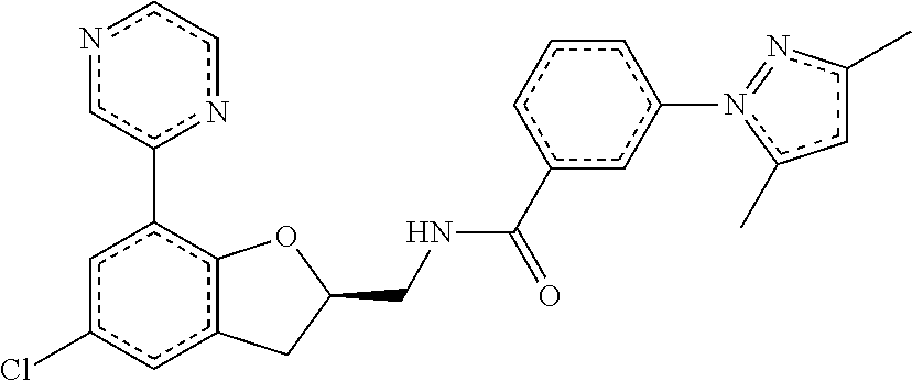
n1cc(-c2cc(Cl)cc3c2OC(CNC(c2cccc(-n4c(C)cc(C)n=4)c2)=O)C3)ncc1
